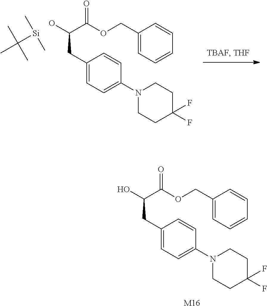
C1(CC(C(=O)OCC2=CC=CC=C2)O)=CC=C(N2CCC(F)(F)CC2)C=C1.[M16].C1(CC(C(=O)OCC2=CC=CC=C2)O)=CC=C(N2CCC(F)(F)CC2)C=C1.[Si](C(C)(C)C)(C)C
